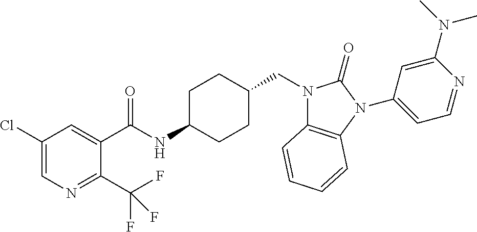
C1(Cl)=CN=C(C(F)(F)F)C(C(NC2CCC(CN3C4=C(N(C5=CC=NC(N(C)C)=C5)C3=O)C=CC=C4)CC2)=O)=C1
